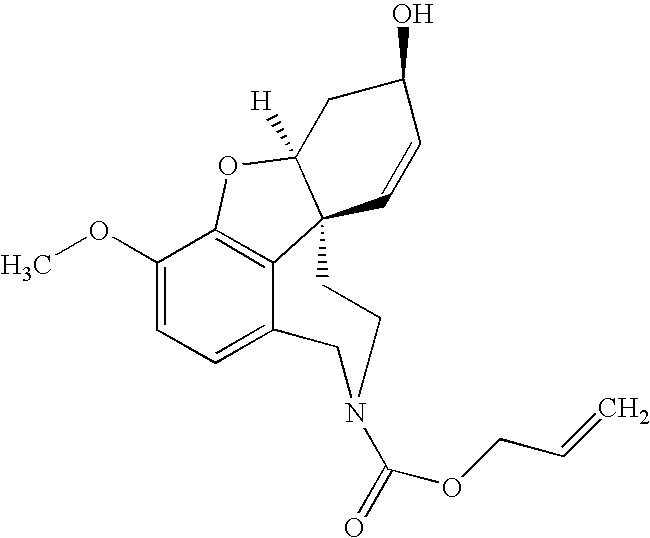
C12=C3C(OC)=CC=C1CN(C(=O)OCC=C)CCC21C([H])(O3)CC(O)C=C1
